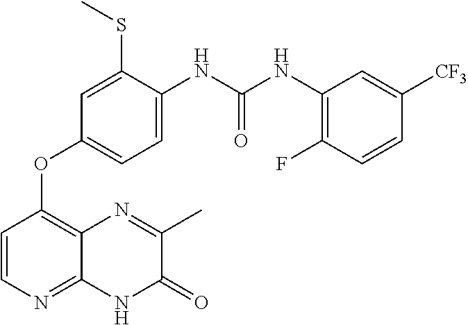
C1=C(SC)C(NC(NC2=C(F)C=CC([CF3])=C2)=O)=CC=C1OC1=C2C(=NC=C1)NC(=O)C(C)=N2
